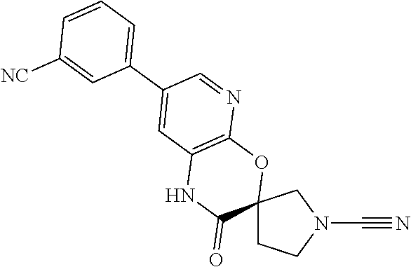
C12(CCN(C#N)C1)OC1=C(NC2=O)C=C(C2=CC=CC([NC])=C2)C=N1
